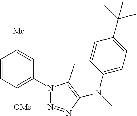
C1=CC([OMe])=C(N2N=NC(N(C3=CC=C(C(C)(C)C)C=C3)C)=C2C)C=C1[Me]
